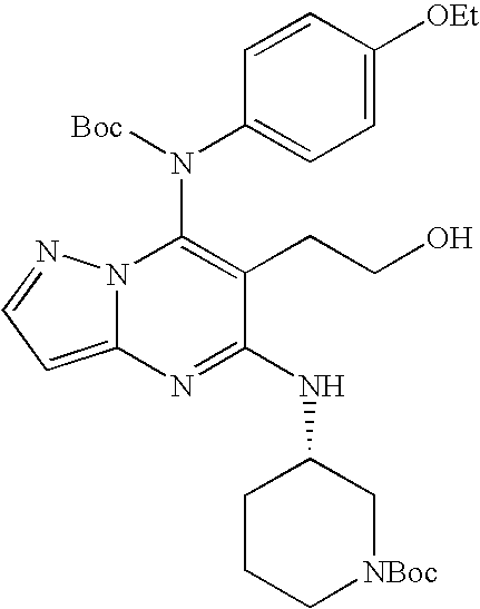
C12=CC=NN1C(N(C1=CC=C([OEt])C=C1)[Boc])=C(CCO)C(NC1CCC[NBoc]C1)=N2
